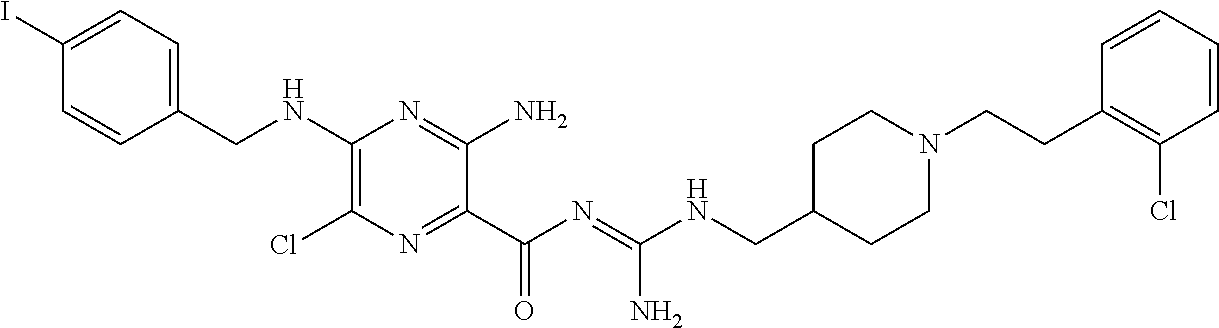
C1=C(I)C=CC(CNC2=C(Cl)N=C(C(N=C(NCC3CCN(CCC4=C(Cl)C=CC=C4)CC3)N)=O)C(N)=N2)=C1
